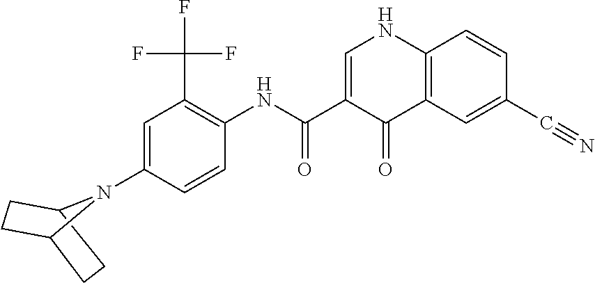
C1=C(N2C3CCC2CC3)C=CC(NC(C2=CNC3=C(C2=O)C=C(C#N)C=C3)=O)=C1C(F)(F)F
